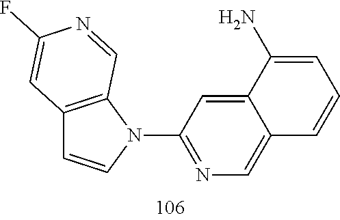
C12=C(N(C3=NC=C4C(=C3)C(N)=CC=C4)C=C1)C=NC(F)=C2
